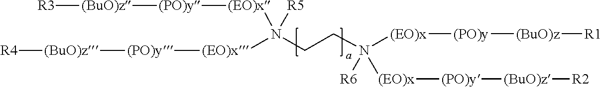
[(EO)x](N(CCN([(EO)x][(PO)y][(BuO)z][R1])([(EO)x][(PO)y][(BuO)z][R2])[R6])([(EO)x][(PO)y][(BuO)z][R3])[R5])[(PO)y][(BuO)z][R4]
